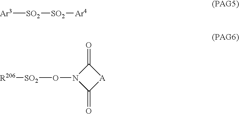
[Ar3][SO2][SO2][Ar4].C1(=O)N(O[SO2][R206])C(=O)[A]1
